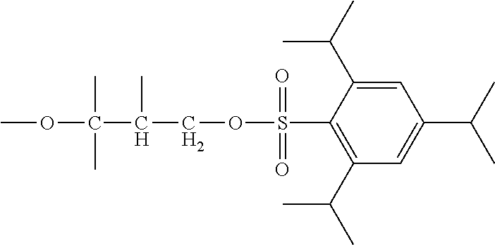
C1=C(C(C)C)C(S(OCC(C(OC)(C)C)C)(=O)=O)=C(C(C)C)C=C1C(C)C
